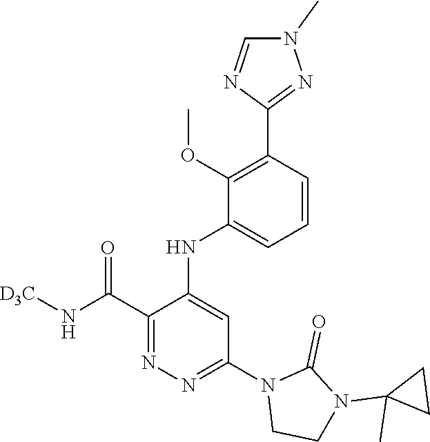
C1(C(N[D3C])=O)=NN=C(N2CCN(C3(C)CC3)C2=O)C=C1NC1=CC=CC(C2=NN(C)C=N2)=C1OC
